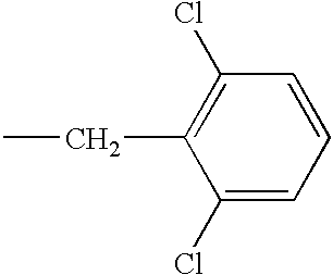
C1(Cl)=C(CC)C(Cl)=CC=C1
